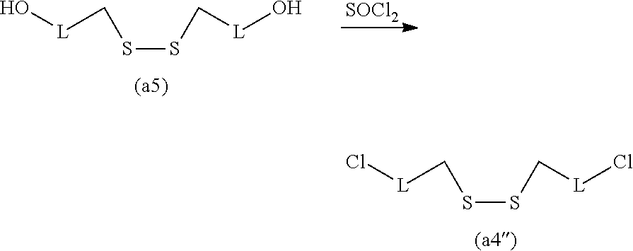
S(SC[L]Cl)C[L]Cl.S(SC[L]O)C[L]O.[SOCl2]
